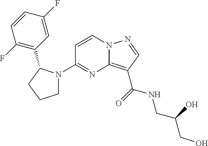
C12=C(C(=O)NCC(CO)O)C=NN1C=CC(N1CCCC1C1=C(F)C=CC(F)=C1)=N2
